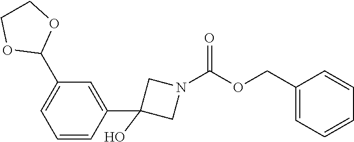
C1=CC(C2(O)CN(C(OCC3=CC=CC=C3)=O)C2)=CC(C2OCCO2)=C1
